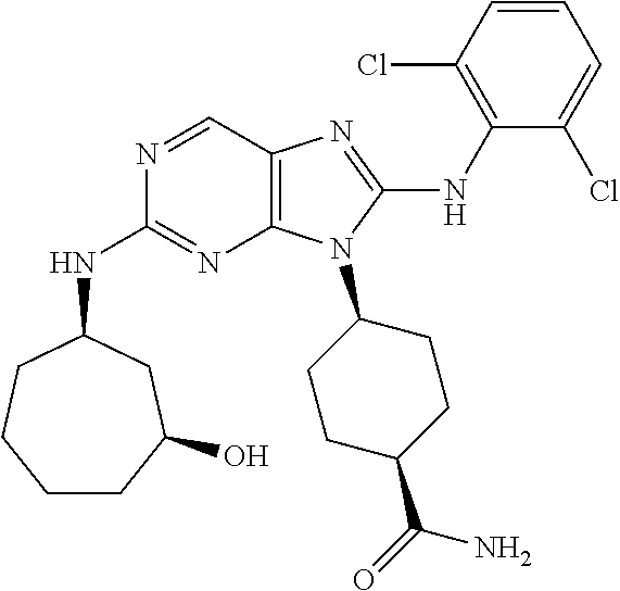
N1=CC2=C(N=C1NC1CCCCC(O)C1)N(C1CCC(C(=O)N)CC1)C(NC1=C(Cl)C=CC=C1Cl)=N2
